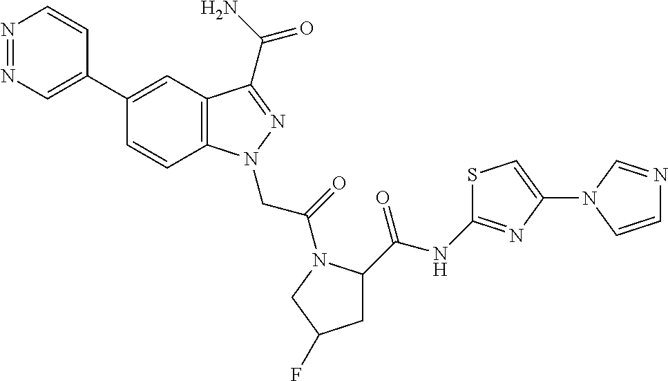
N1=NC=C(C2=CC3=C(C=C2)N(CC(=O)N2C(C(=O)NC4=NC(N5C=NC=C5)=CS4)CC(F)C2)N=C3C(N)=O)C=C1
